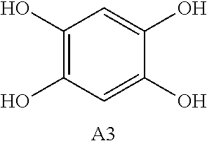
C1(O)=C(O)C=C(O)C(O)=C1.[A3]
